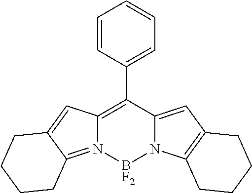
C12=C(C3=CC=CC=C3)C3=CC4=C(N3[BF2]N1=C1C(=C2)CCCC1)CCCC4
